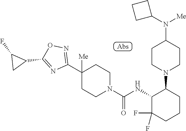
C1([Me])(C2=NOC(C3C(F)C3)=N2)CCN(C(NC2C(N3CCC(N([Me])C4CCC4)CC3)CCCC2(F)F)=O)CC1
